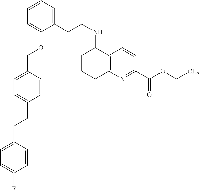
C1=C(CCC2=CC=C(F)C=C2)C=CC(COC2=CC=CC=C2CCNC2CCCC3=C2C=CC(C(OCC)=O)=N3)=C1
